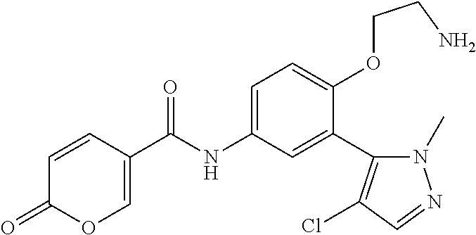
C1=C(C(=O)NC2=CC=C(OCCN)C(C3=C(Cl)C=NN3C)=C2)C=CC(=O)O1
